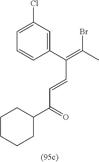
C1=C(Cl)C=C(C(=C(Br)C)C=CC(=O)C2CCCCC2)C=C1
